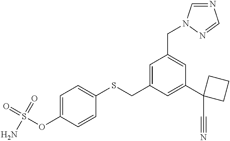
C1=C(OS(=O)(=O)N)C=CC(SCC2=CC(CN3C=NC=N3)=CC(C3(C#N)CCC3)=C2)=C1
